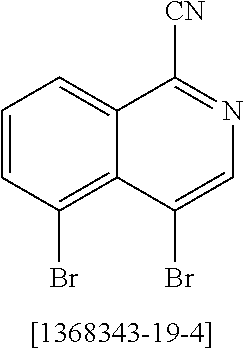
C1=CC(Br)=C2C(=C1)C([CN])=NC=C2Br
